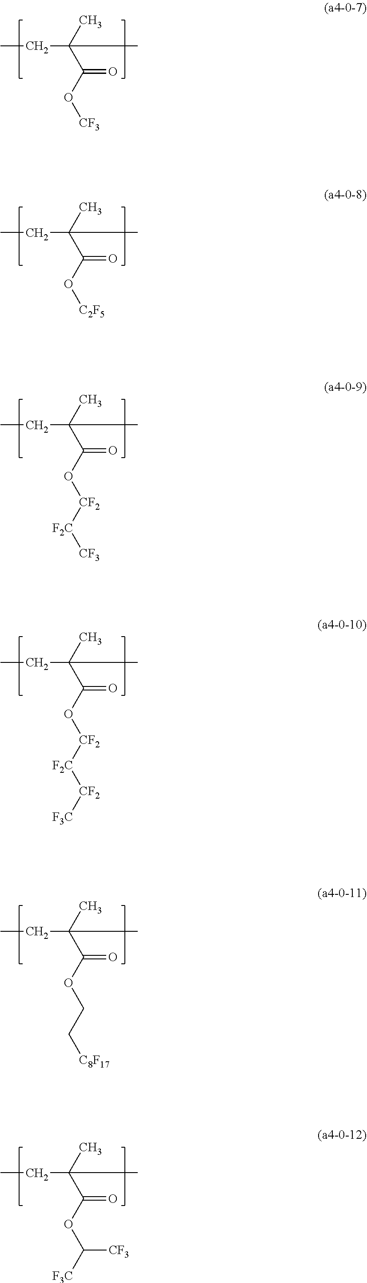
CCC(C(O[CF3])=O)(C)C.CCC(C(O[C2F5])=O)(C)C.CCC(C(O[CF2][F2C][CF3])=O)(C)C.CCC(C(O[CF2][F2C][CF2][F3C])=O)(C)C.CCC(C(OCC[C8F17])=O)(C)C.CCC(C(OC([F3C])[CF3])=O)(C)C
